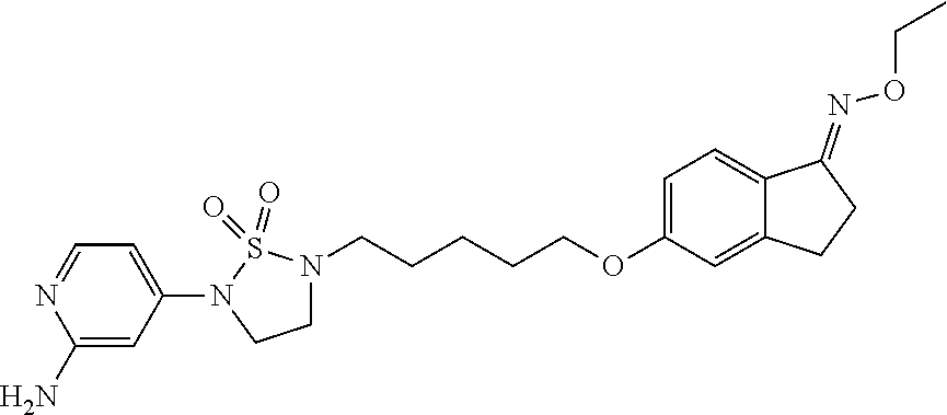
C1(N2CCN(CCCCCOC3=CC=C4C(=C3)CCC4=NOCC)S2(=O)=O)=CC=NC(N)=C1
